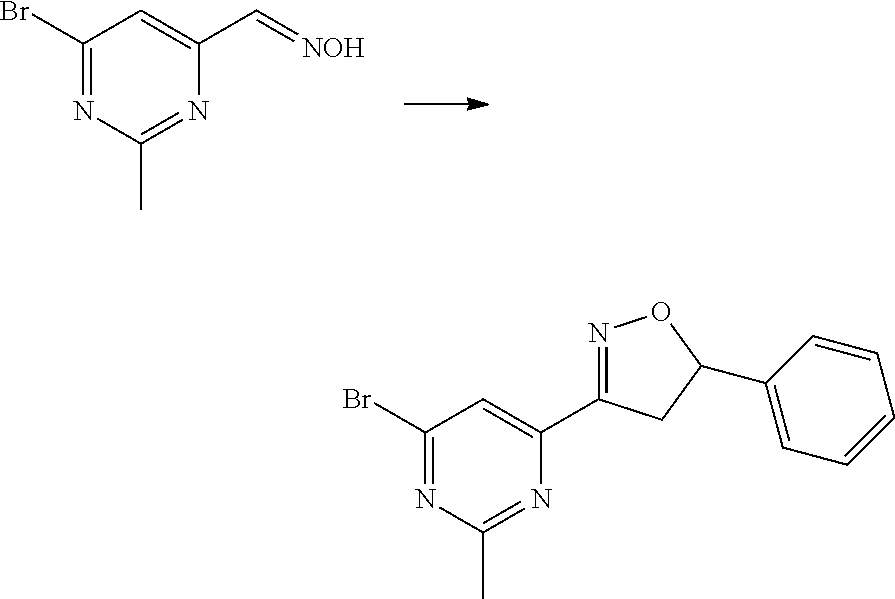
C1(Br)=NC(C)=NC(C=[NOH])=C1.C1(Br)=NC(C)=NC(C2=NOC(C3=CC=CC=C3)C2)=C1
